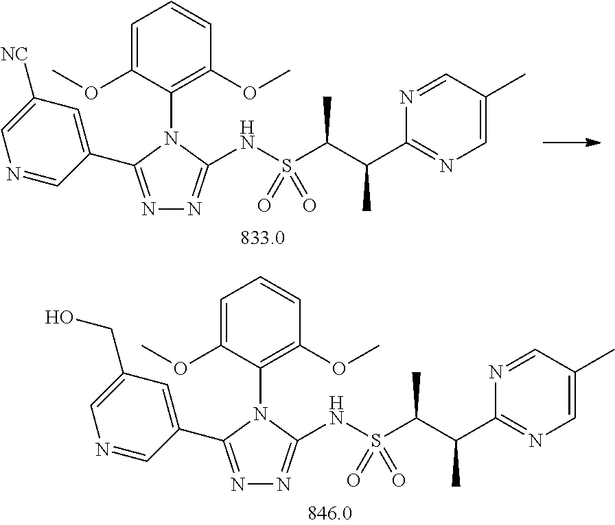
N1=C(C2=CC([NC])=CN=C2)N(C2=C(OC)C=CC=C2OC)C(NS(C(C(C2=NC=C(C)C=N2)C)C)(=O)=O)=N1.N1=C(C2=CC(CO)=CN=C2)N(C2=C(OC)C=CC=C2OC)C(NS(C(C(C2=NC=C(C)C=N2)C)C)(=O)=O)=N1
